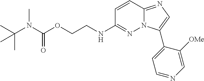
C1=CC2=NC=C(C3=CC=NC=C3[OMe])N2N=C1NCCOC(N(C(C)(C)C)C)=O
